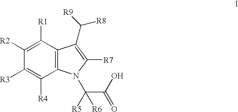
C1([R2])=C([R1])C2=C(C([R4])=C1[R3])N(C(C(=O)O)([R5])[R6])C([R7])=C2C([R9])[R8]
